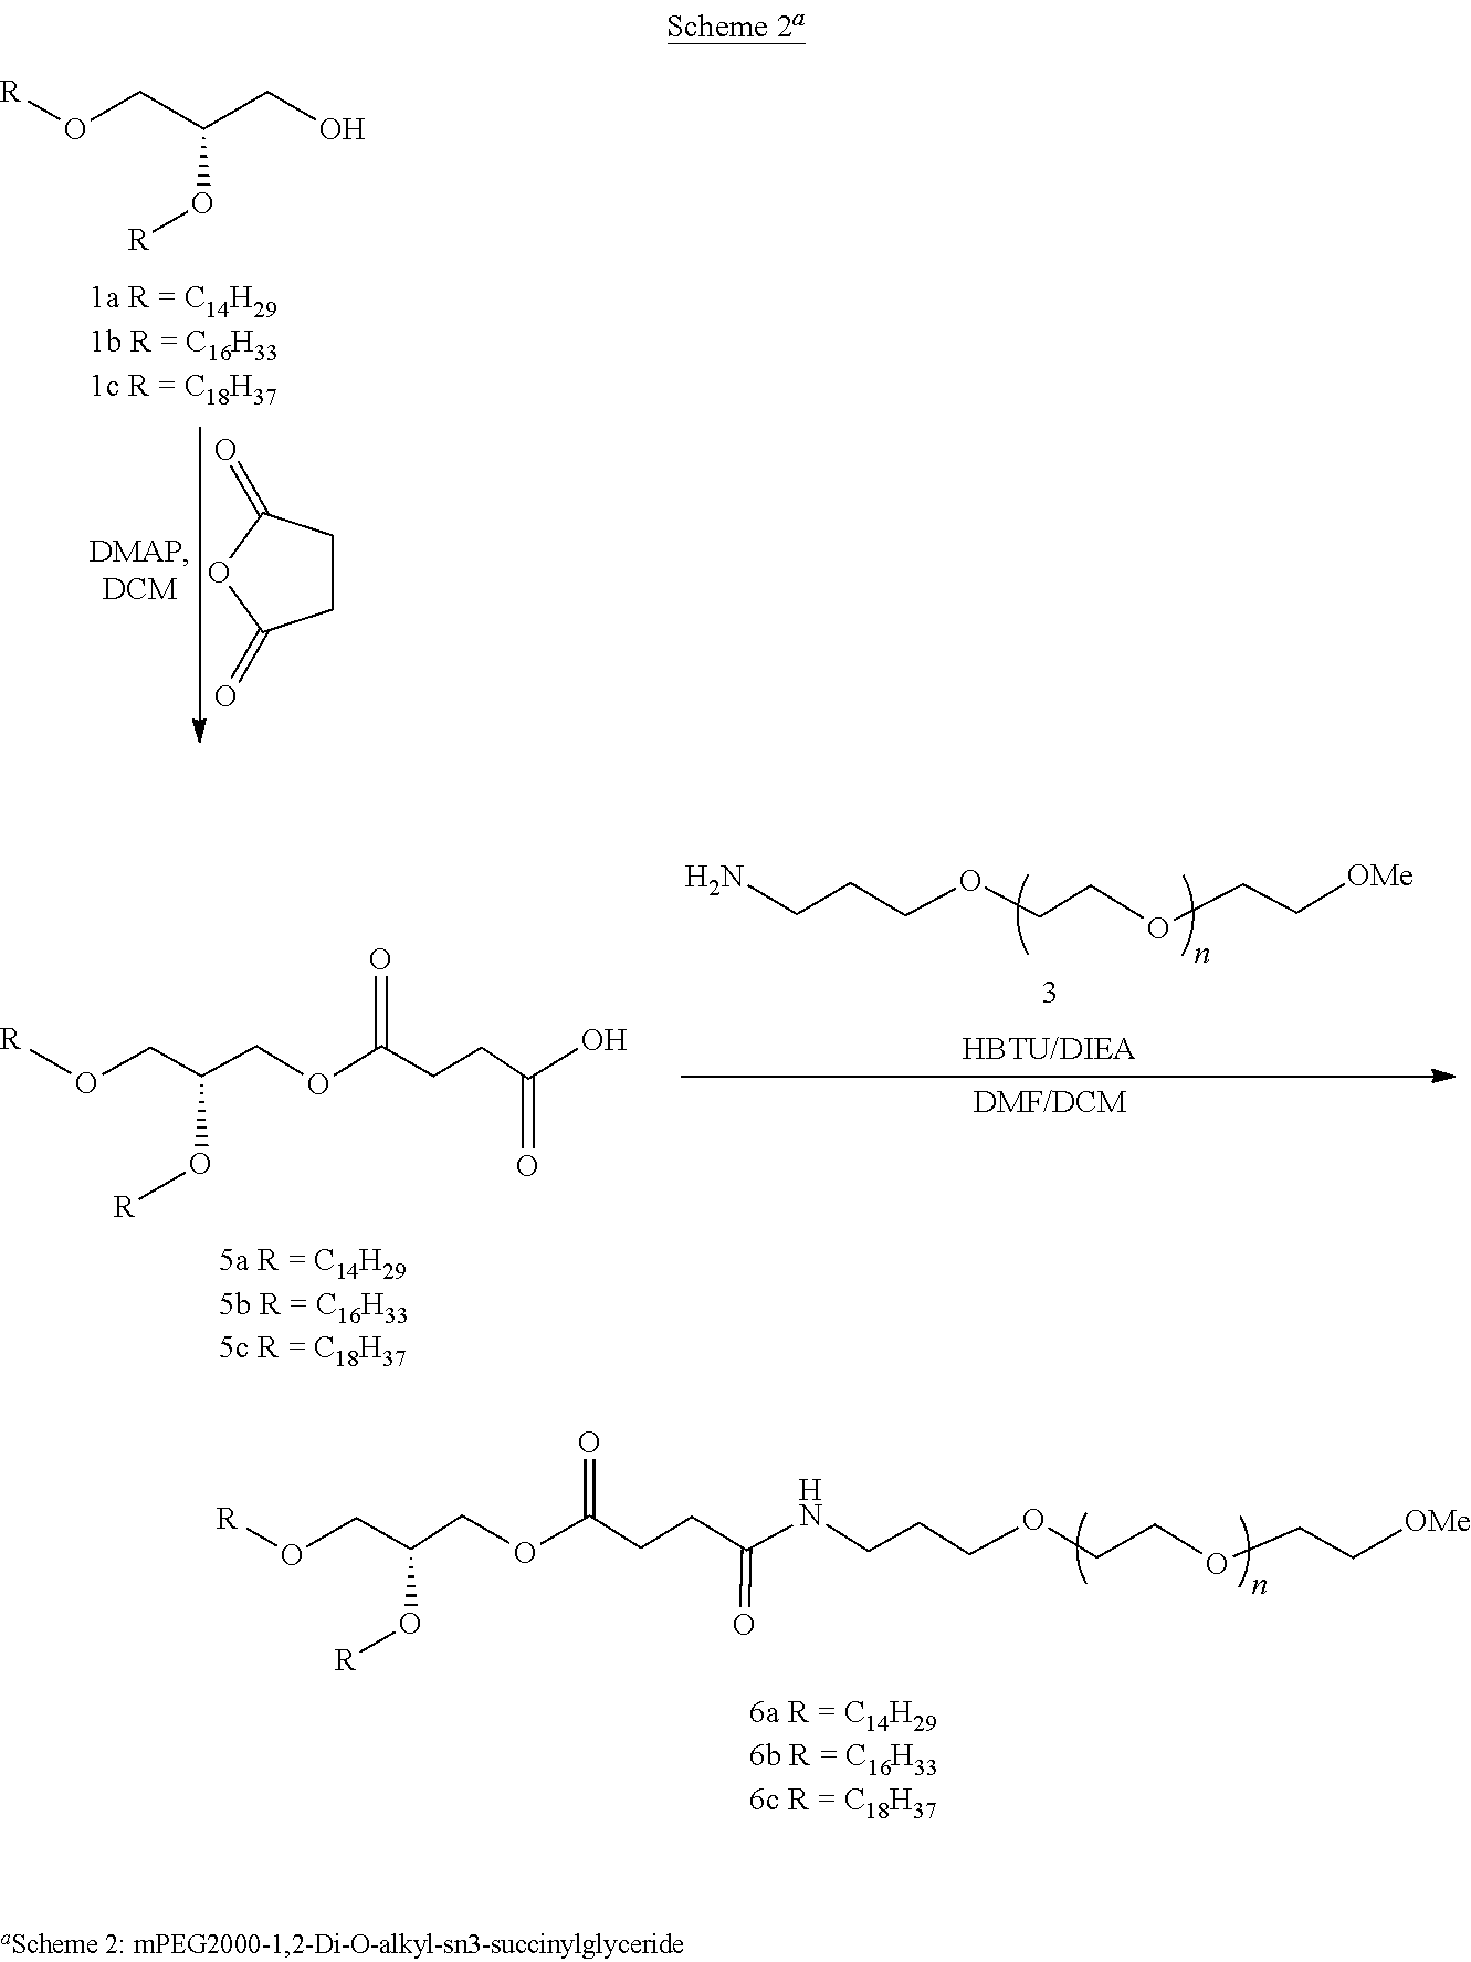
O(CC(CO)O[R])[R].C1CC(=O)OC1=O.C(CCOCCOCC[OMe])N.C(C(OCC(CO[R])O[R])=O)CC(O)=O.C(OC(CCC(NCCCOCCOCC[OMe])=O)=O)C(CO[R])O[R]
